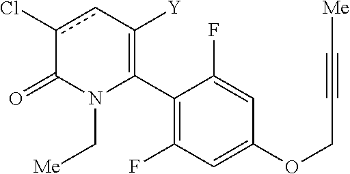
C1(C2=C([Y])cc(Cl)C(=O)N2C[Me])=C(F)C=C(OCC#C[Me])C=C1F
